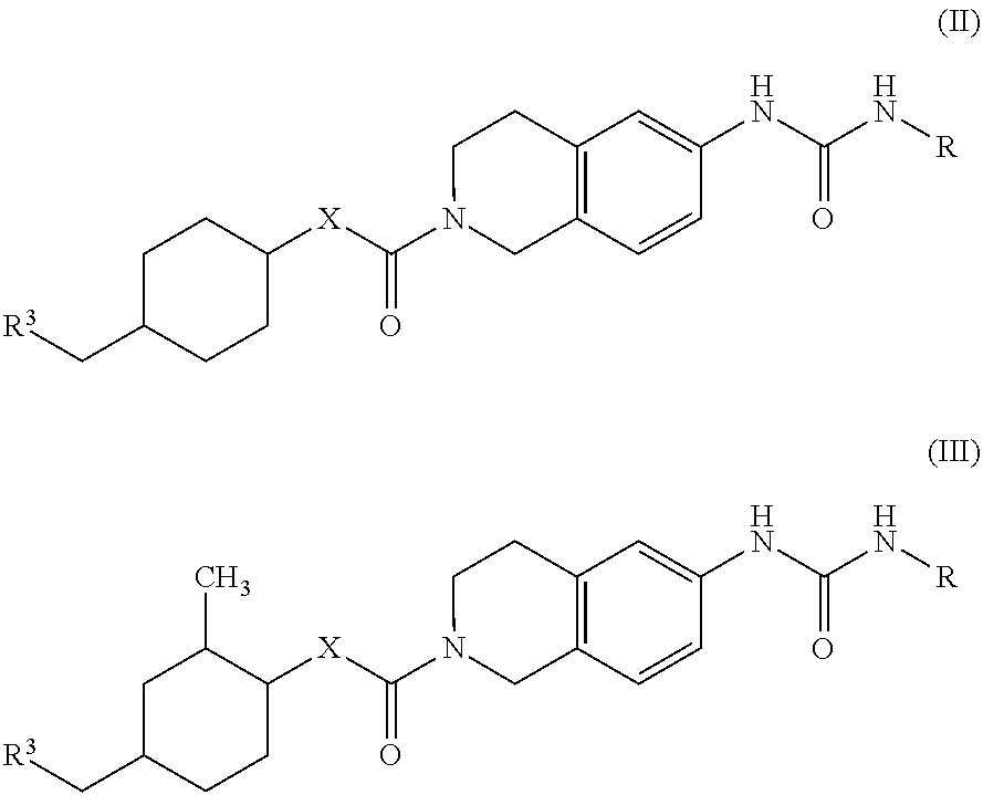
[R3]CC1CCC([X]C(N2CC3=C(CC2)C=C(NC(N[R])=O)C=C3)=O)CC1.[R3]CC1CCC([X]C(N2CC3=C(CC2)C=C(NC(N[R])=O)C=C3)=O)C(C)C1
